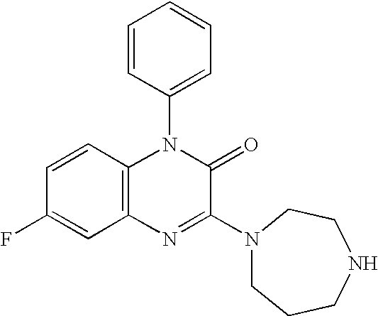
C12=C(C=CC(F)=C1)N(C1=CC=CC=C1)C(=O)C(N1CCCNCC1)=N2
